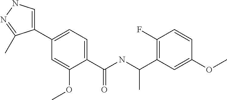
C1=C(C2=CC=C(C(NC(C3=C(F)C=CC(OC)=C3)C)=O)C(OC)=C2)C(C)=NN1
